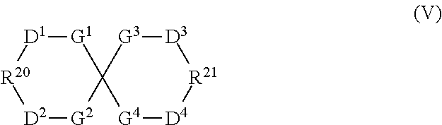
[G1]1[D1][R20][D2][G2]C12[G4][D4][R21][D3][G3]2
